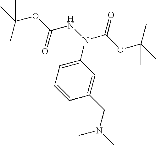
C1(N(C(OC(C)(C)C)=O)NC(OC(C)(C)C)=O)=CC=CC(CN(C)C)=C1
